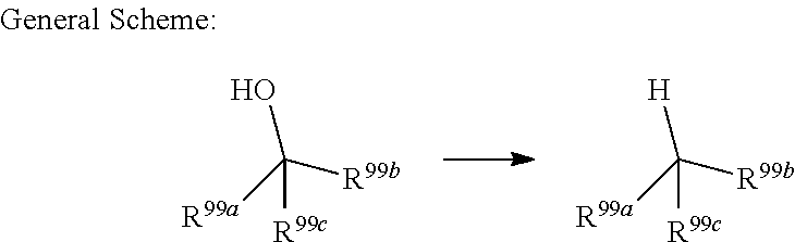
[R99a]C([R99b])([R99c])O.[R99a]C([R99b])([R99c])[H]
